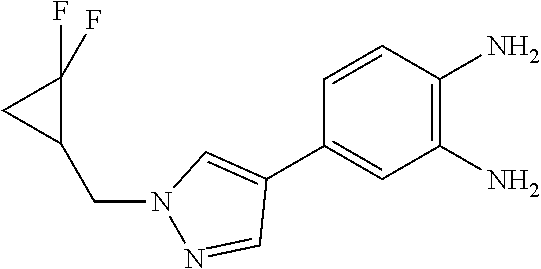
C1(C2=CN(CC3C(F)(F)C3)N=C2)=CC(N)=C(N)C=C1
